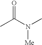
CC(N(C)[Me])=O
